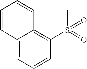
C12=CC=CC(S(=O)(C)=O)=C1C=CC=C2
